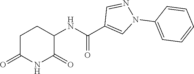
C1C(=O)NC(=O)C(NC(C2=CN(C3=CC=CC=C3)N=C2)=O)C1
